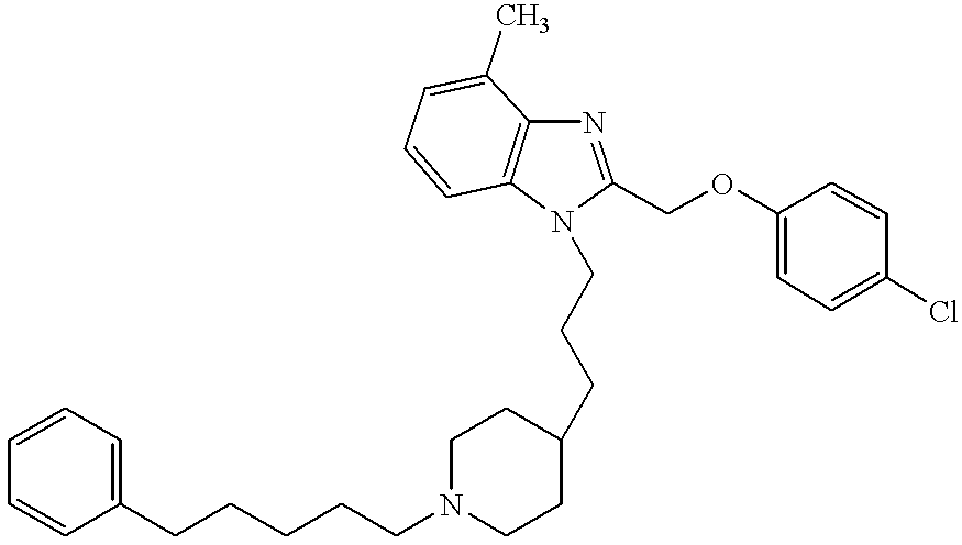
N1=C(COC2=CC=C(Cl)C=C2)N(CCCC2CCN(CCCCCC3=CC=CC=C3)CC2)C2=C1C(C)=CC=C2
